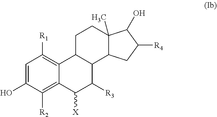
C1=C(O)C([R2])=C2C(=C1[R1])C1CCC3(C)C(O)C([R4])CC3C1C([R3])C2[X]
